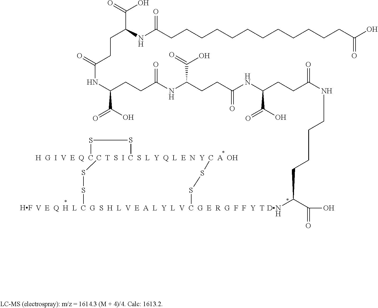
[V  E  Q  H  L  C  G  S  H  L  V  E  A  L  Y  L  V  C  G  E  R  G  F  F  Y  T](SSC)SS[T  S  I  C  S  L  Y  Q  L  E  N  Y  C  A  OH]SS[H  G  I  V  E  Q  C].N(C(CCC(NC(CCC(=O)NC(CCC(=O)NCCCCC([DNH])C(=O)O)C(O)=O)C(=O)O)=O)C(O)=O)C(=O)CCC(C(O)=O)NC(CCCCCCCCCCCCC(O)=O)=O.[HF]
